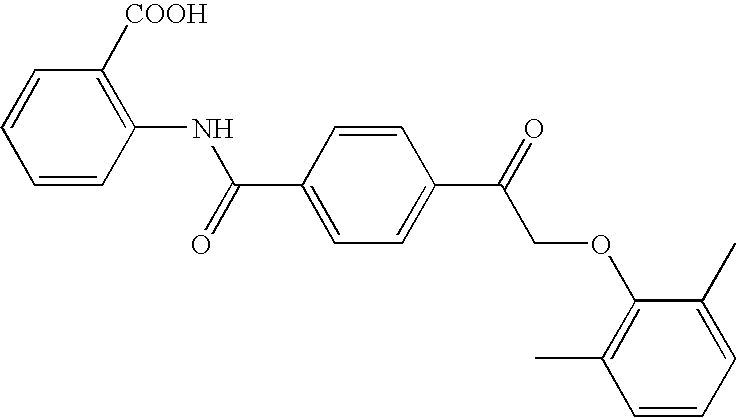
C1=CC([COOH])=C(NC(C2=CC=C(C(COC3=C(C)C=CC=C3C)=O)C=C2)=O)C=C1
